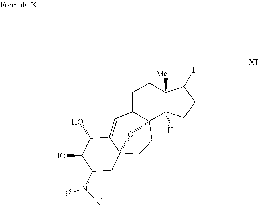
C1=C2C3(C4([H])C([Me])(C1)C(I)CC4)CCC1(C(=C2)C(O)C(O)C(N([R1])[R5])C1)O3
